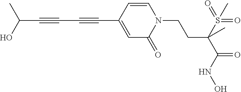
C1=CC(C#CC#CC(C)O)=CC(=O)N1CCC(S(=O)(=O)C)(C(=O)NO)C
